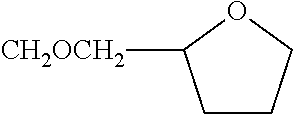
C1CCOC1[CH2OCH2]
